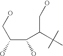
C(C(C(CO)C(C)(C)C)O)(CO)O
